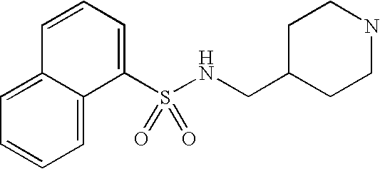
C1=C2C(=CC=C1)C=CC=C2S(NCC1CCNCC1)(=O)=O
